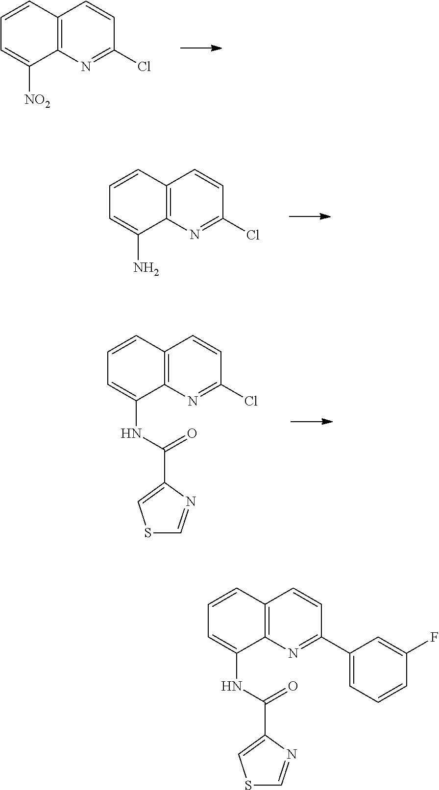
C12=C(N=C(Cl)C=C1)C([NO2])=CC=C2.C12=C(N=C(Cl)C=C1)C(N)=CC=C2.C12=C(N=C(Cl)C=C1)C(NC(C1=CSC=N1)=O)=CC=C2.C12=C(N=C(C3=CC=CC(F)=C3)C=C1)C(NC(C1=CSC=N1)=O)=CC=C2
